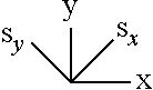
[sy]C([x])([y])[sx]
